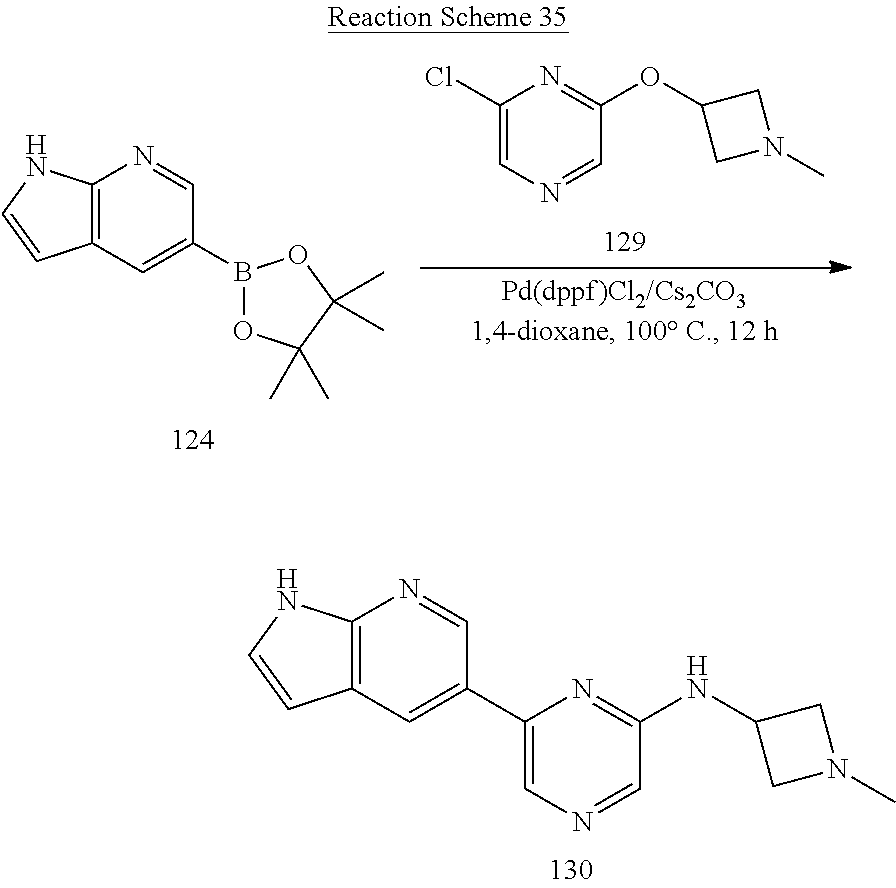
C12=C(C=C(B3OC(C)(C)C(C)(C)O3)C=N1)C=CN2.C1(Cl)=CN=CC(OC2CN(C)C2)=N1.C12=C(C=C(C3=CN=CC(NC4CN(C)C4)=N3)C=N1)C=CN2
